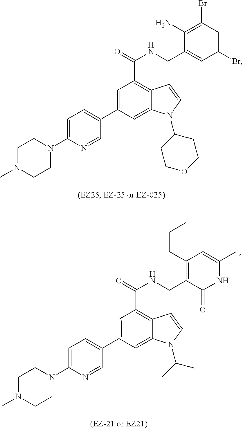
C1N(C)CCN(C2=CC=C(C3=CC(C(=O)NCC4=CC(Br)=CC(Br)=C4N)=C4C(=C3)N(C3CCOCC3)C=C4)C=N2)C1.C1N(C)CCN(C2=CC=C(C3=CC(C(=O)NCC4=C(CCC)C=C(C)NC4=O)=C4C(=C3)N(C(C)C)C=C4)C=N2)C1
